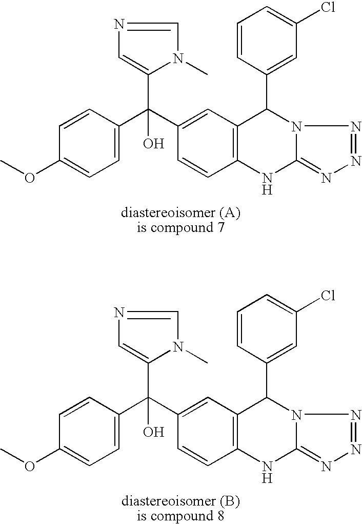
C1=C(C(C2=CC3=C(C=C2)NC2=NN=NN2C3C2=CC(Cl)=CC=C2)(C2=CN=CN2C)O)C=CC(OC)=C1.C1=C(C(C2=CC3=C(C=C2)NC2=NN=NN2C3C2=CC(Cl)=CC=C2)(C2=CN=CN2C)O)C=CC(OC)=C1
